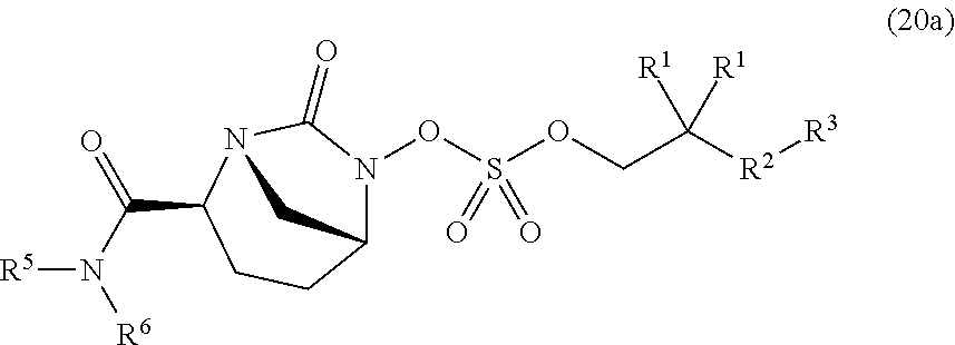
C12N(OS(OCC([R2][R3])([R1])[R1])(=O)=O)C(=O)N(C(C(N([R6])[R5])=O)CC1)C2
